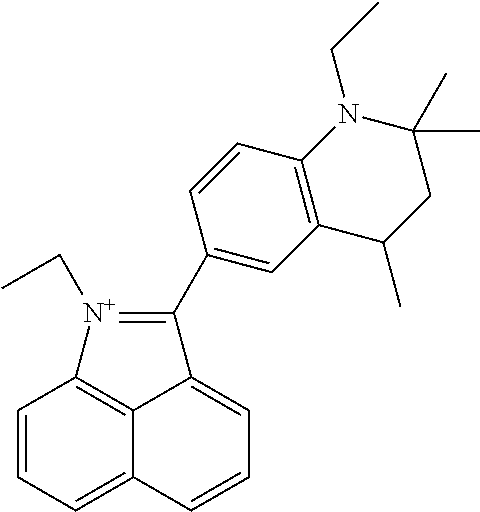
C1=CC=C2C3=C1[N+](CC)=C(C1=CC4=C(C=C1)N(CC)C(C)(C)CC4C)C3=CC=C2
